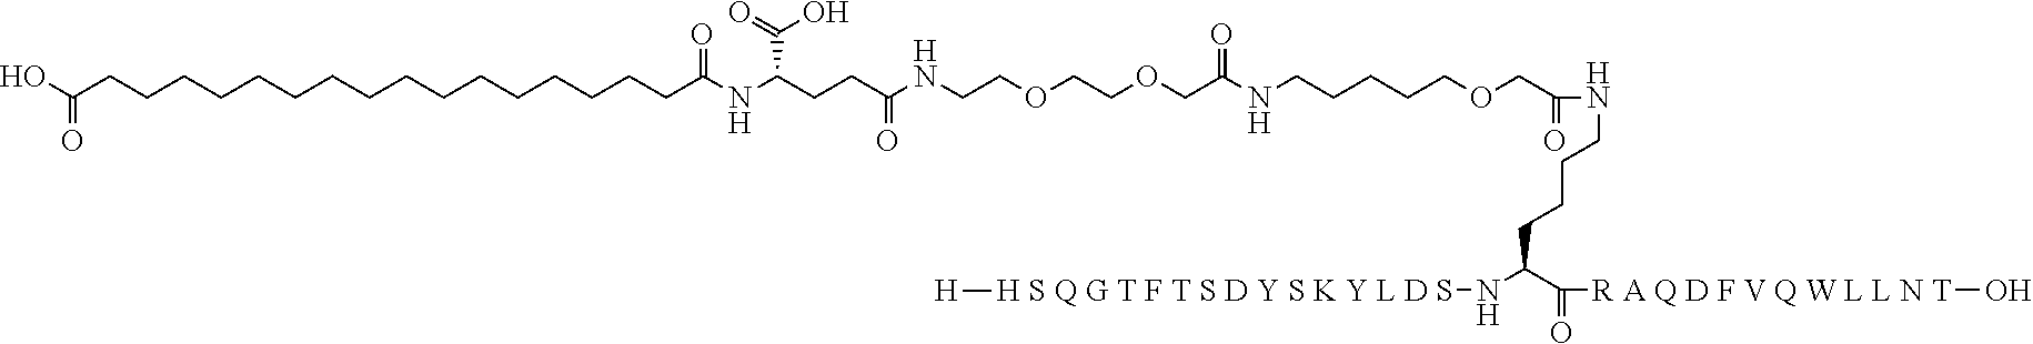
OC(CCCCCCCCCCCCCCCCC(NC(CCC(NCCOCCOCC(NCCCCCOCC(NCCCCC(N[H S Q G T F T S D Y S K Y L D S][H])C([R A Q D F V Q W L L N T]O)=O)=O)=O)=O)C(=O)O)=O)=O
